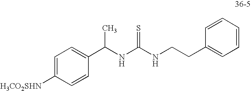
C1(C(NC(NCCC2=CC=CC=C2)=S)C)=CC=C([H3CO2SHN])C=C1
